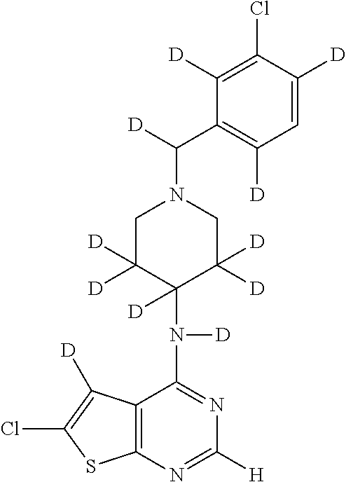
C12=C(N=C([H])N=C1N([D])C1([D])C([D])([D])CN(C([D])C3=C([D])C=C([D])C(Cl)=C3[D])CC1([D])[D])SC(Cl)=C2[D]
